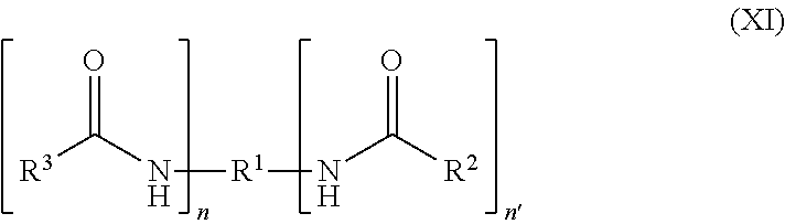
O=C(N[R1]NC([R2])=O)[R3]
